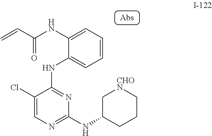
N(C1=NC(NC2CCC[CHON]C2)=NC=C1Cl)C1=CC=CC=C1NC(C=C)=O
